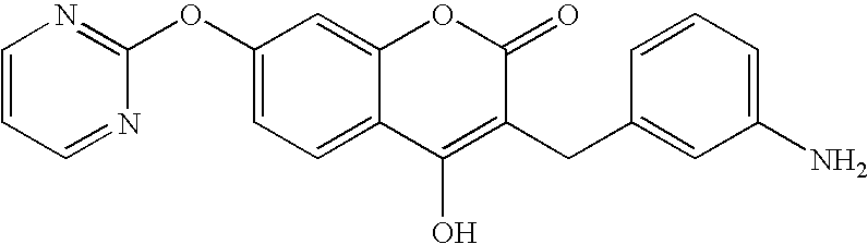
C1(OC2=NC=CC=N2)=CC=C2C(=C1)OC(=O)C(CC1=CC(N)=CC=C1)=C2O
